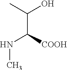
C(O)(C([COOH])NC)C
